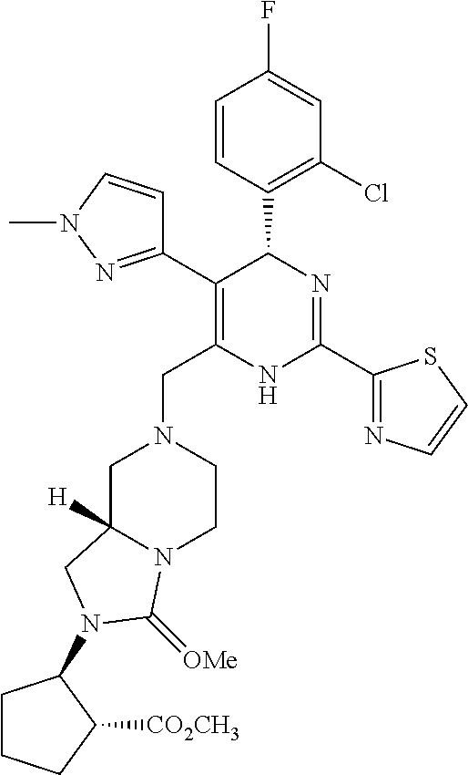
C1=CC(C2C(C3=NN(C)C=C3)=C(CN3CC4([H])N(CC3)C(=[OMe])N(C3CCCC3[CO2CH3])C4)NC(C3=NC=CS3)=N2)=C(Cl)C=C1F
